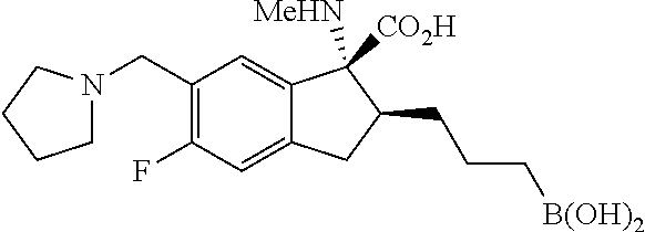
C1(CN2CCCC2)=C(F)C=C2C(=C1)C([MeHN])([CO2H])C(CCC[B(OH)2])C2
